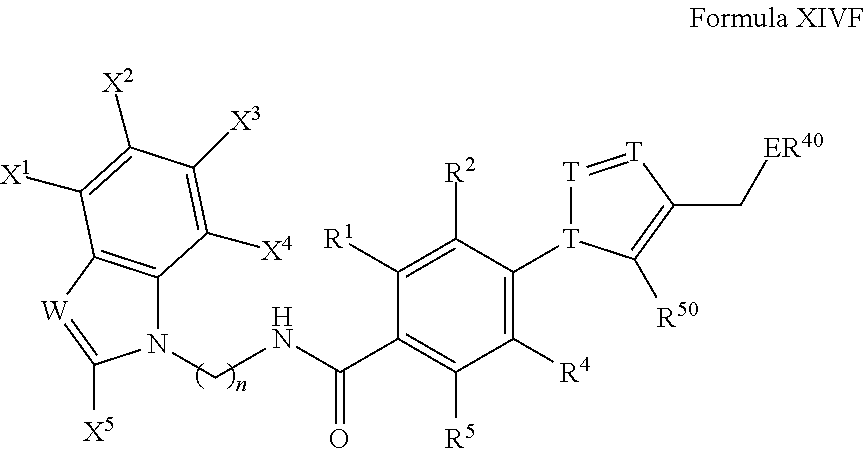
N1(CNC(C2=C([R5])C([R4])=C([T]3[T]=[T]C(C[ER40])=C3[R50])C([R2])=C2[R1])=O)C2=C([W]=C1[X5])C([X1])=C([X2])C([X3])=C2[X4]
